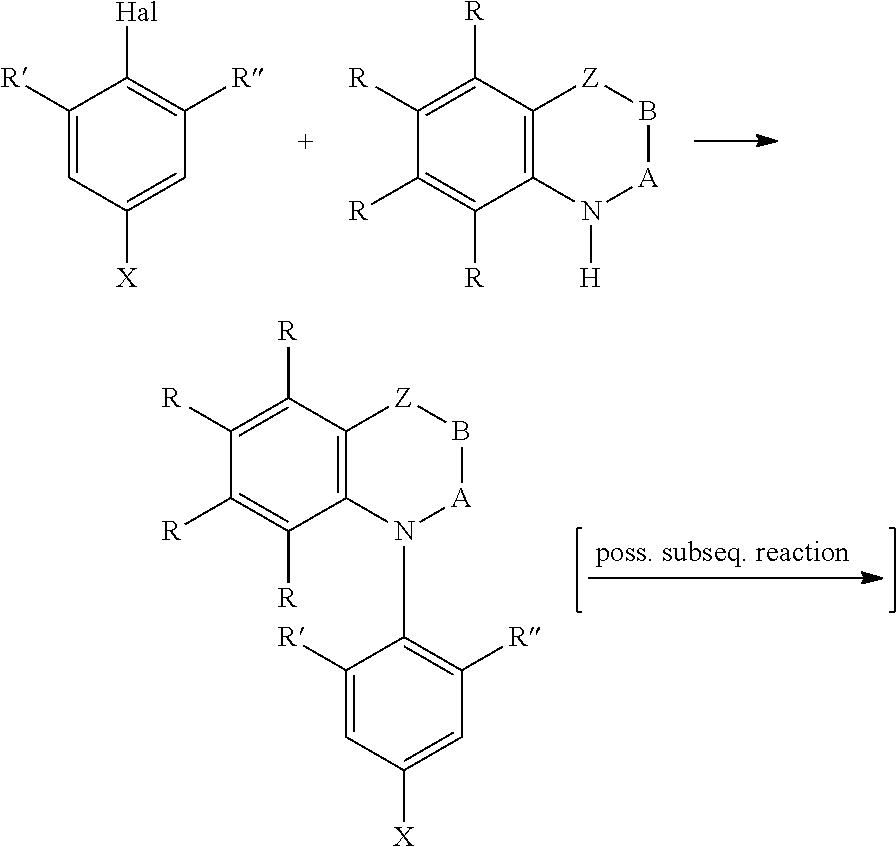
C1([R])=CC([X])=CC([R])=C1[Hal].C1([R])=C([R])C2=C(C([R])=C1[R])N([H])[A]B[Z]2.C1([R])=C([R])C2=C(C([R])=C1[R])N(C1=C([R])C=C([X])C=C1[R])[A]B[Z]2
